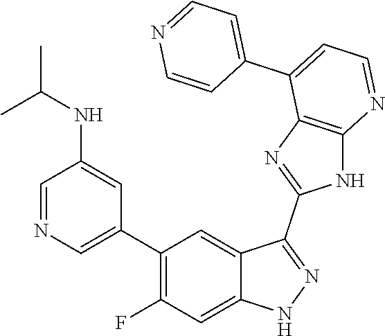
C1=NC=C(C2=C(F)C=C3C(=C2)C(C2=NC4=C(N2)N=CC=C4C2=CC=NC=C2)=NN3)C=C1NC(C)C
